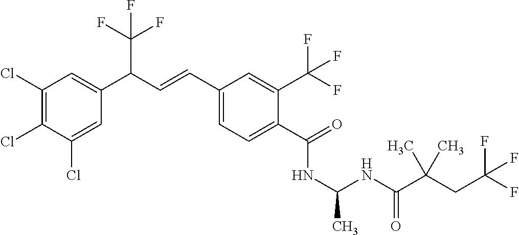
C1(Cl)=C(Cl)C(Cl)=CC(C(C=CC2=CC=C(C(=O)NC(NC(C(CC(F)(F)F)(C)C)=O)C)C(C(F)(F)F)=C2)C(F)(F)F)=C1
